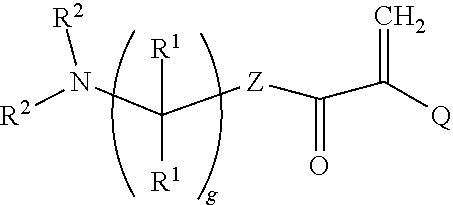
[R2]N(C([Z]C(C([Q])=C)=O)([R1])[R1])[R2]
